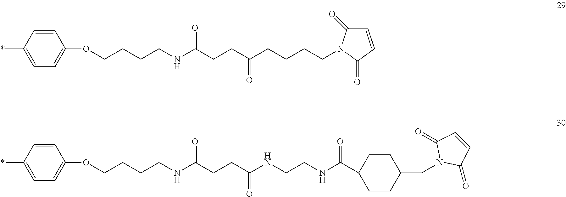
*C1=CC=C(OCCCCNC(=O)CCC(=O)CCCCN2C(=O)C=CC2=O)C=C1.*C1=CC=C(OCCCCNC(=O)CCC(NCCNC(C2CCC(CN3C(=O)C=CC3=O)CC2)=O)=O)C=C1
